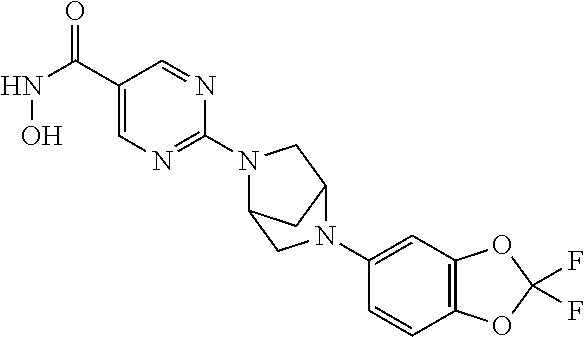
C1(C(=O)NO)=CN=C(N2CC3CC2CN3C2=CC3=C(C=C2)OC(F)(F)O3)N=C1
